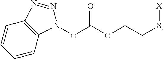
S(CCOC(ON1C2=C(C=CC=C2)N=N1)=O)[X]
